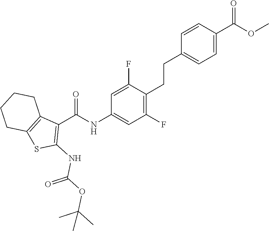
C1=CC(C(OC)=O)=CC=C1CCC1=C(F)C=C(NC(C2=C(NC(OC(C)(C)C)=O)SC3=C2CCCC3)=O)C=C1F
